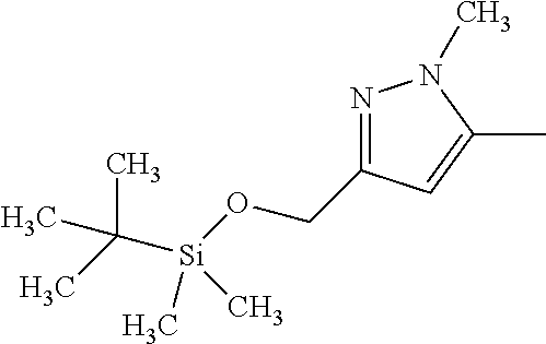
N1=C(CO[Si](C(C)(C)C)(C)C)C=C(C)N1C
